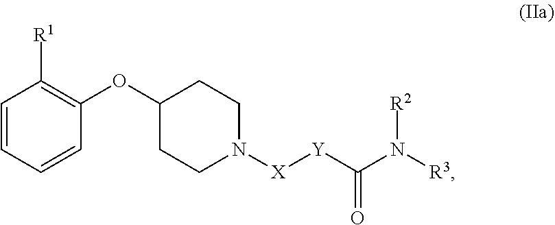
C1=CC=CC(OC2CCN([X][Y]C(N([R3])[R2])=O)CC2)=C1[R1]
